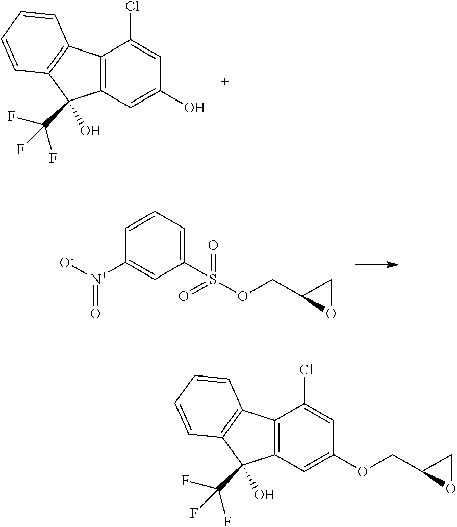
C12=C(C=C(O)C=C1Cl)C(C(F)(F)F)(O)C1=C2C=CC=C1.C1=CC([N+]([O-])=O)=CC(S(=O)(=O)OCC2OC2)=C1.C12=C(C=C(OCC3OC3)C=C1Cl)C(C(F)(F)F)(O)C1=C2C=CC=C1
